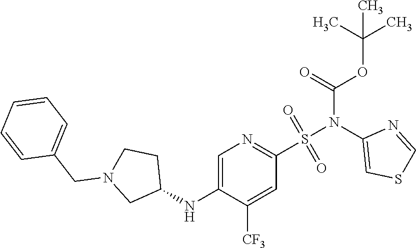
C1=C(NC2CCN(CC3=CC=CC=C3)C2)C([CF3])=CC(S(N(C2=CSC=N2)C(OC(C)(C)C)=O)(=O)=O)=N1
